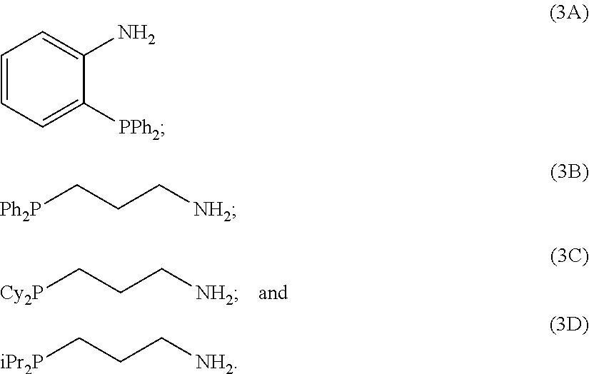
[Cy2P]CCC[NH2].C1=CC=C([PPh2])C(N)=C1.[Ph2P]CCC[NH2].[iPr2P]CCC[NH2]
